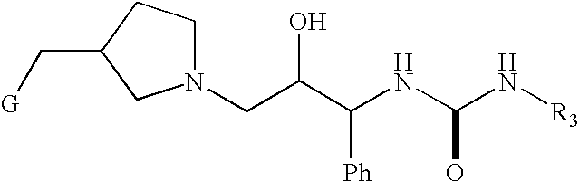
N1(CC(C(NC(N[R3])O)[Ph])O)CCC(C[G])C1
